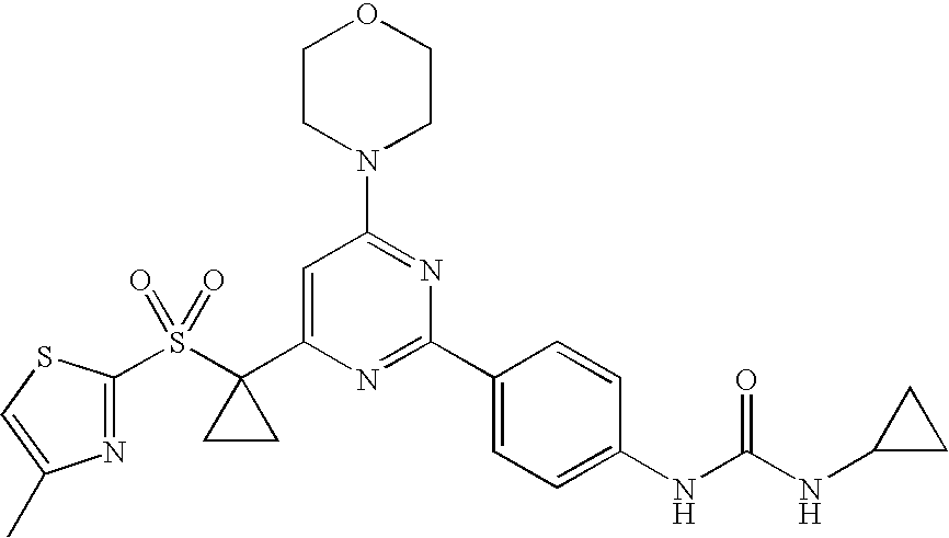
C1CN(C2=NC(C3=CC=C(NC(NC4CC4)=O)C=C3)=NC(C3(S(=O)(=O)C4=NC(C)=CS4)CC3)=C2)CCO1
